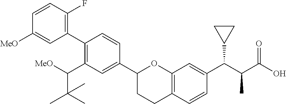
C1=CC(F)=C(C2=C(C([MeO])C(C)(C)C)C=C(C3CCC4=C(O3)C=C(C(C(C(O)=O)C)C3CC3)C=C4)C=C2)C=C1[MeO]
